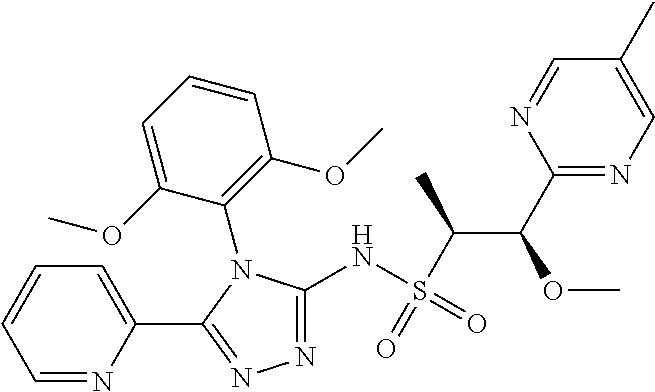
C1(C(OC)C(S(NC2=NN=C(C3=CC=CC=N3)N2C2=C(OC)C=CC=C2OC)(=O)=O)C)=NC=C(C)C=N1
